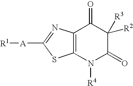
[R1][A]C1=NC2=C(S1)N([R4])C(=O)C([R2])([R3])C2=O
